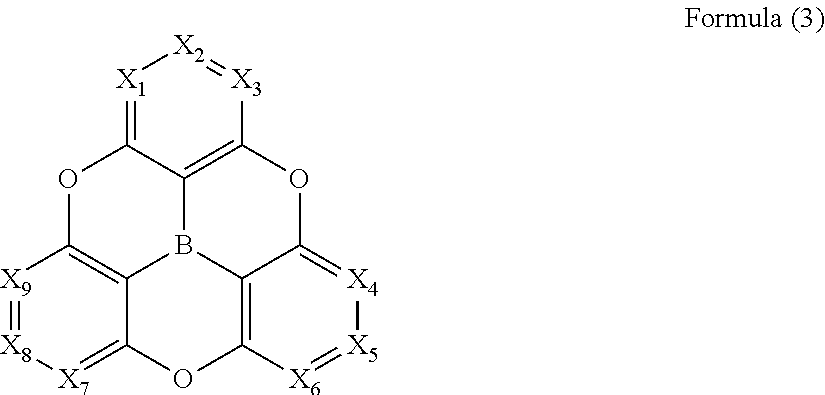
[X9]1=[X8][X7]=C2C3=C1OC1=[X1][X2]=[X3]C4=C1B3C1=C(O2)[X6]=[X5][X4]=C1O4
